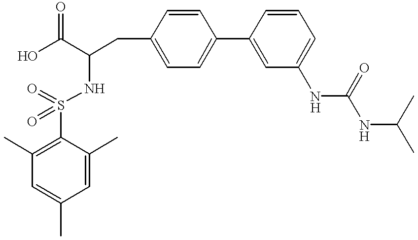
C(C(O)=O)(NS(=O)(=O)C1=C(C)C=C(C)C=C1C)CC1=CC=C(C2=CC(NC(=O)NC(C)C)=CC=C2)C=C1
